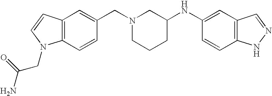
C12=C(C=CC(CN3CCCC(NC4=CC5=C(C=C4)NN=C5)C3)=C1)N(CC(N)=O)C=C2
